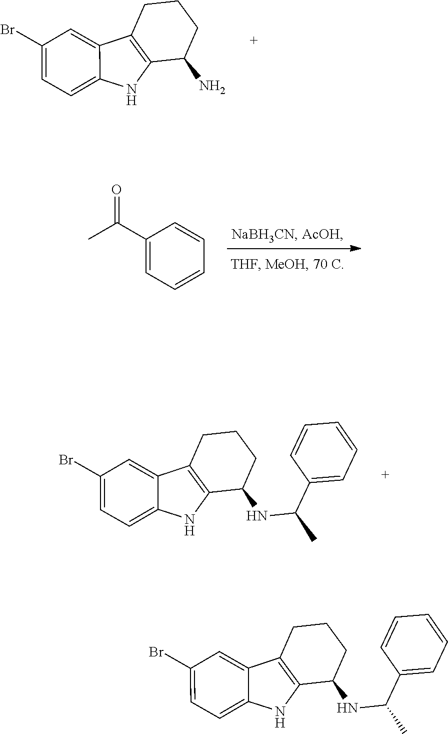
C1(Br)=CC=C2C(=C1)C1=C(N2)C(N)CCC1.O=C(C1=CC=CC=C1)C.C1(Br)=CC=C2C(=C1)C1=C(N2)C(NC(C2=CC=CC=C2)C)CCC1.C1(Br)=CC=C2C(=C1)C1=C(N2)C(NC(C2=CC=CC=C2)C)CCC1
